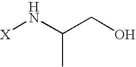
[X]NC(CO)C
